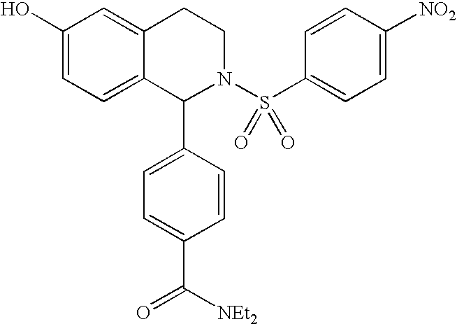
C1(O)=CC=C2C(=C1)CCN(S(C1=CC=C([NO2])C=C1)(=O)=O)C2C1=CC=C(C([NEt2])=O)C=C1
